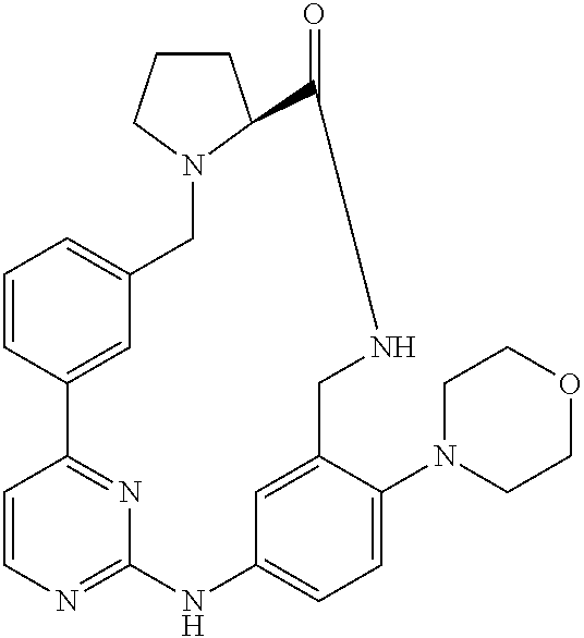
C1=CN=C2N=C1C1=CC(=CC=C1)CN1C(CCC1)C(=O)NCC1=CC(=CC=C1N1CCOCC1)N2
